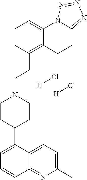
C12=NC(C)=CC=C1C(C1CCN(CCC3=C4C(=CC=C3)N3C(=NN=N3)CC4)CC1)=CC=C2.[H]Cl.[H]Cl
